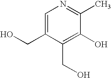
C1=C(CO)C(CO)=C(O)C(C)=N1
